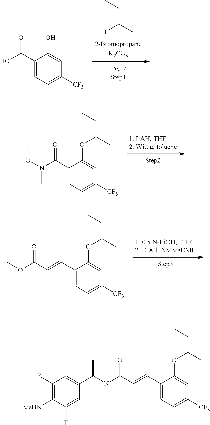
C1(C(=O)N(OC)C)=CC=C([CF3])C=C1OC(C)CC.C1(C=CC(OC)=O)=CC=C([CF3])C=C1OC(C)CC.C1(C=CC(=O)NC(C2=CC(F)=C([MsHN])C(F)=C2)C)=CC=C([CF3])C=C1OC(C)CC.C1(C(=O)O)=CC=C([CF3])C=C1O.CCC(C)I
